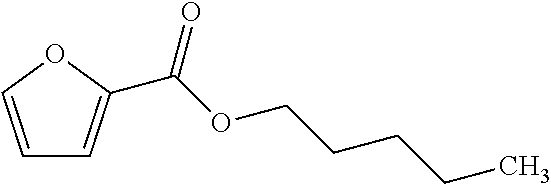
C1=COC(C(OCCCCC)=O)=C1
